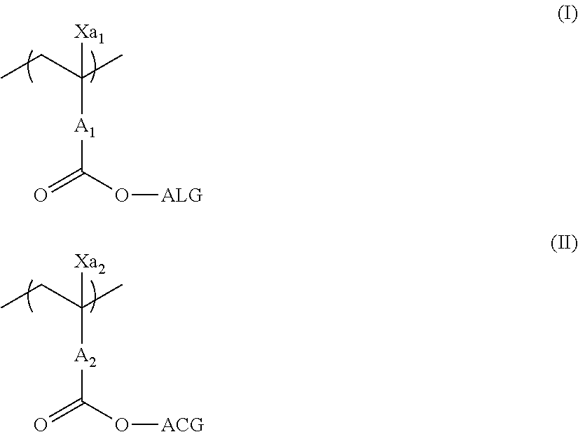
CCC(C)([Xa1])[A1]C(=O)O[ALG].CCC(C)([Xa2])[A2]C(=O)O[ACG]
